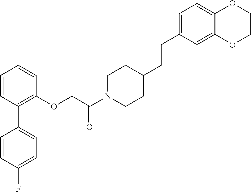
C1=CC(C2=CC=C(F)C=C2)=C(OCC(N2CCC(CCC3=CC=C4C(=C3)OCCO4)CC2)=O)C=C1
